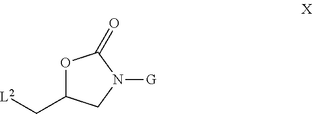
O1C(C[L2])CN([G])C1=O
